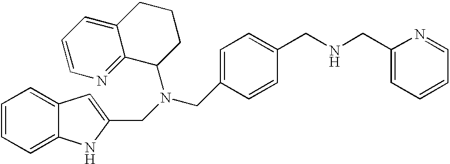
C1=CC(CNCC2=CC=CC=N2)=CC=C1CN(C1C2=NC=CC=C2CCC1)CC1=CC2=CC=CC=C2N1
